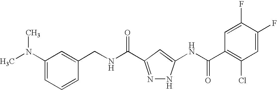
N(C(=O)C1=NNC(NC(C2=C(Cl)C=C(F)C(F)=C2)=O)=C1)CC1=CC(N(C)C)=CC=C1
